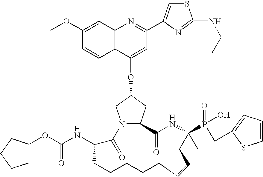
C12=C(C=C(OC)C=C1)N=C(C1=CSC(NC(C)C)=N1)C=C2OC1CN2C(C1)C(=O)NC1(P(=O)(O)CC3=CC=CS3)C(C1)C=CCCCCCC(NC(=O)OC1CCCC1)C2=O
